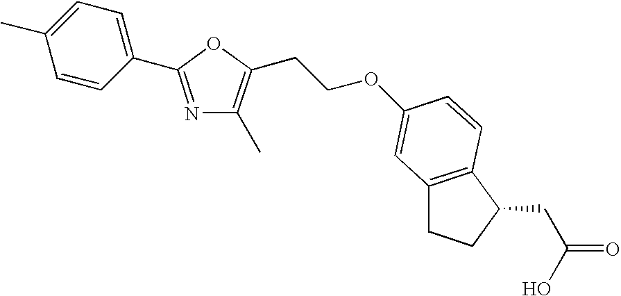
N1=C(C2=CC=C(C)C=C2)OC(CCOC2=CC3=C(C(CC(O)=O)CC3)C=C2)=C1C
